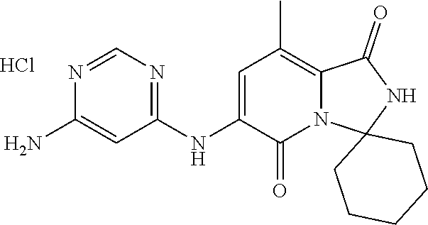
C1(NC2=CC(C)=C3N(C2=O)C2(NC3=O)CCCCC2)=NC=NC(N)=C1.Cl
